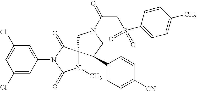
C1=C(Cl)C=C(N2C(=O)N(C)C3(C2=O)CN(C(=O)CS(=O)(=O)C2=CC=C(C)C=C2)CC3C2=CC=C([CN])C=C2)C=C1Cl
